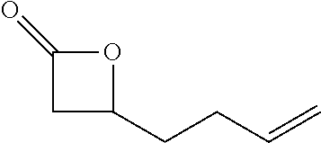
C1C(CCC=C)OC1=O
